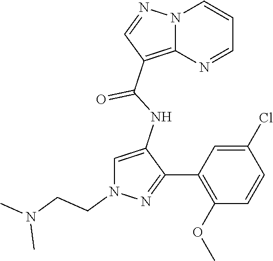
N12C(=C(C(NC3=CN(CCN(C)C)N=C3C3=C(OC)C=CC(Cl)=C3)=O)C=N1)N=CC=C2
